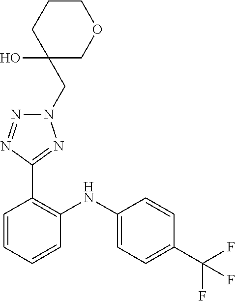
C1=CC(C(F)(F)F)=CC=C1NC1=C(C2=NN(CC3(O)COCCC3)N=N2)C=CC=C1
